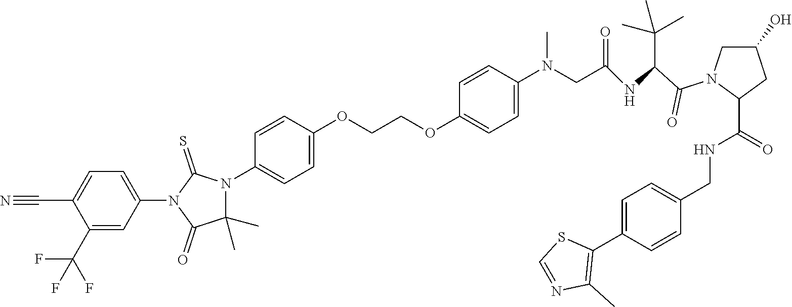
C1=CC(OCCOC2=CC=C(N(CC(=O)NC(C(N3CC(O)CC3C(NCC3=CC=C(C4=C(C)N=CS4)C=C3)=O)=O)C(C)(C)C)C)C=C2)=CC=C1N1C(C)(C)C(=O)N(C2=CC=C(C#N)C(C(F)(F)F)=C2)C1=S
